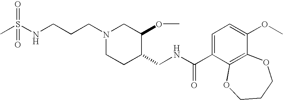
N(CCCN1CCC(CNC(C2=CC=C(OC)C3=C2OCCCO3)=O)C(OC)C1)S(C)(=O)=O
